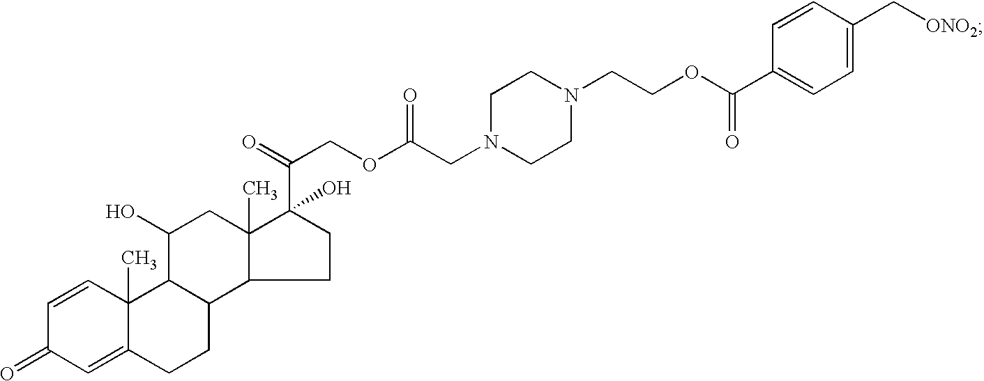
C1=CC2(C)C(=CC1=O)CCC1C2C(O)CC2(C)C(C(COC(CN3CCN(CCOC(C4=CC=C(C[ONO2])C=C4)=O)CC3)=O)=O)(O)CCC12
